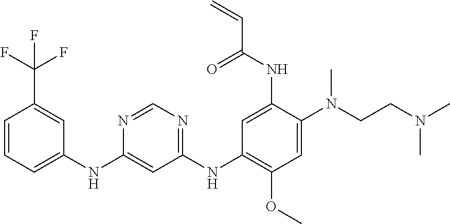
C1(NC2=CC=CC(C(F)(F)F)=C2)=CC(NC2=C(OC)C=C(N(CCN(C)C)C)C(NC(C=C)=O)=C2)=NC=N1
